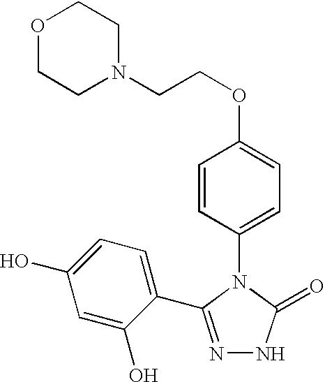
C1=CC(N2C(=O)NN=C2C2=CC=C(O)C=C2O)=CC=C1OCCN1CCOCC1
